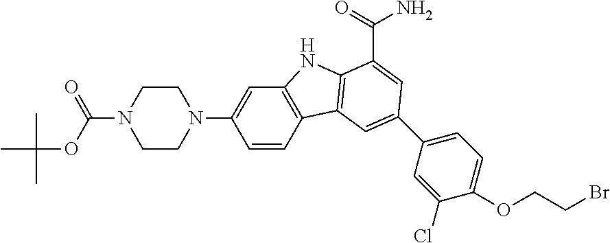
C1=CC2=C(C=C1N1CCN(C(OC(C)(C)C)=O)CC1)NC1=C2C=C(C2=CC=C(OCCBr)C(Cl)=C2)C=C1C(=O)N
